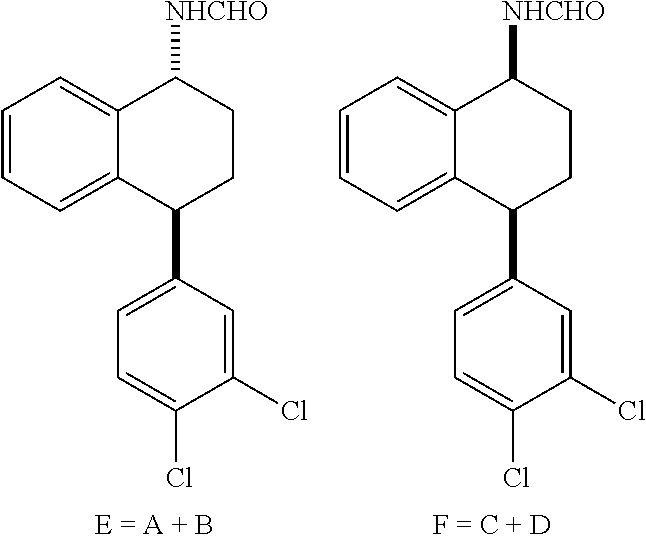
C1=CC=C2C(=C1)C([NHCHO])CCC2C1=CC=C(Cl)C(Cl)=C1.C1=CC=C2C(=C1)C([NHCHO])CCC2C1=CC=C(Cl)C(Cl)=C1
